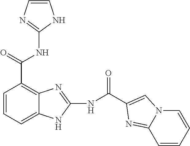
N(C(C1=C2C(=CC=C1)NC(NC(=O)C1=CN3C=CC=CC3=N1)=N2)=O)C1=NC=CN1
